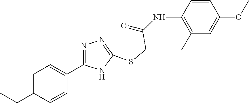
C1(C)=C(NC(=O)CSC2=NN=C(C3=CC=C(CC)C=C3)N2)C=CC(OC)=C1
